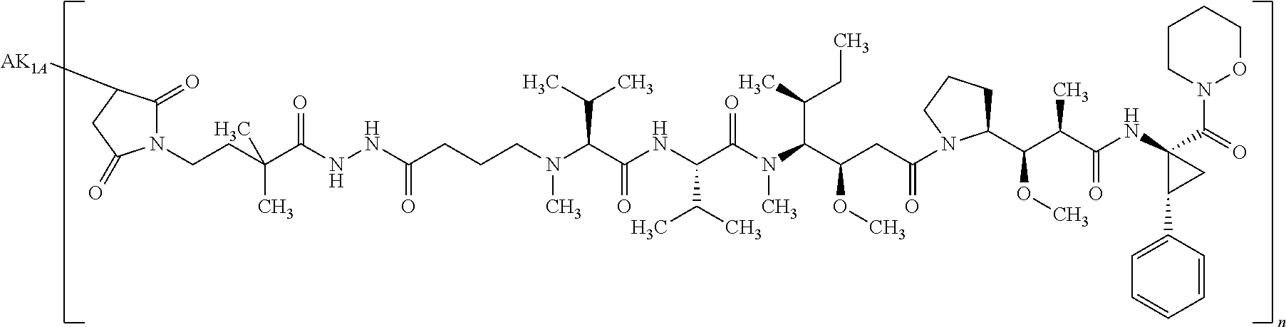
N1(CCC(C(NNC(=O)CCCN(C(C(C)C)C(=O)NC(C(C)C)C(N(C(C(CC)C)C(OC)CC(N2C(C(C(C(=O)NC3(C(=O)N4OCCCC4)C(C4=CC=CC=C4)C3)C)OC)CCC2)=O)C)=O)C)=O)(C)C)C(=O)C([AK1A])CC1=O
